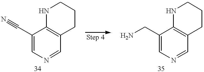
N#CC1=CN=CC2=C1NCCC2.C(C1=CN=CC2=C1NCCC2)N
